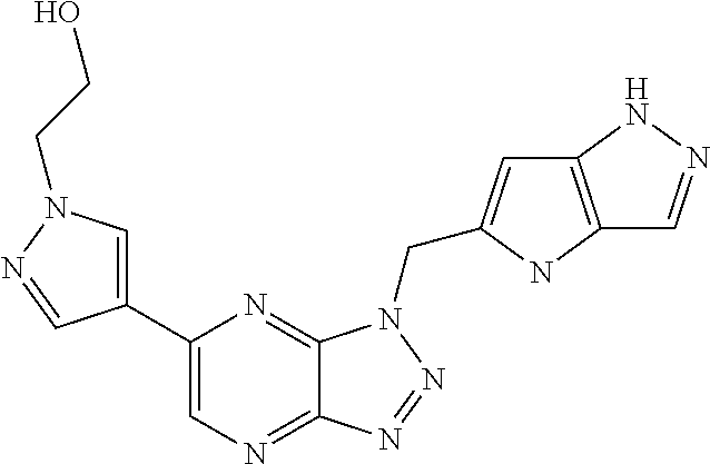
C1=C(C2=CN=C3C(=N2)N(CC2=CC4=C(N2)C=NN4)N=N3)C=NN1CCO
